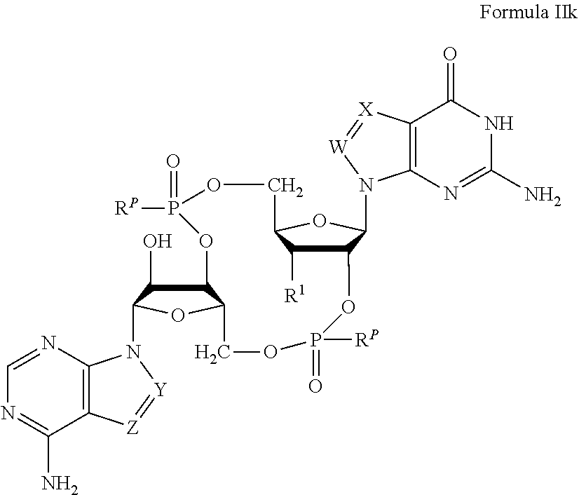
C12C([R1])C(OC1N1C3=C(C(=O)NC(N)=N3)[X]=[W]1)COP([RP])(=O)OC1C(O)C(N3C4=C(C(N)=NC=N4)[Z]=[Y]3)OC1COP(=O)([RP])O2
